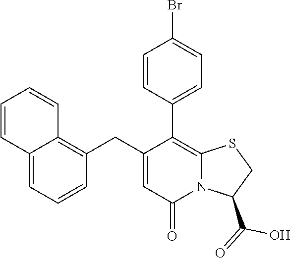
C12=CC=CC(CC3=CC(=O)N4C(=C3C3=CC=C(Br)C=C3)SCC4C(=O)O)=C1C=CC=C2
